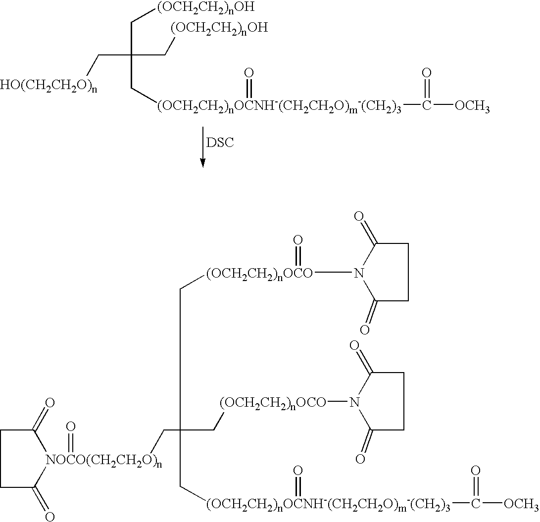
[HO(CH2CH2O)n]CC(C[(OCH2CH2)nOH])(C[(OCH2CH2)nOCNH-(CH2CH2O)m-(CH2)3](C([OCH3])=O)=O)C[(OCH2CH2)nOH].[DSC].C([(OCH2CH2)nOCO](N1C(=O)CCC1=O)=O)C(C[(OCH2CH2)nOCNH-(CH2CH2O)m-(CH2)3](C([OCH3])=O)=O)(C[(OCH2CH2)nOCO]N1C(=O)CCC1=O)C[NOCO(CH2CH2O)n]1(=O)C(=O)CCC1=O
